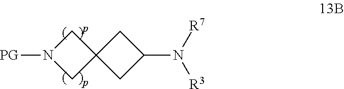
[PG]N1CC2(C1)CC(N([R7])[R3])C2
